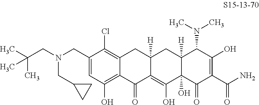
C(C1=CC(O)=C2C(=C1Cl)CC1([H])C(=C(O)C3(O)C([H])(C1)C(N(C)C)C(O)=C(C(N)=O)C3=O)C2=O)N(CC(C)(C)C)CC1CC1
